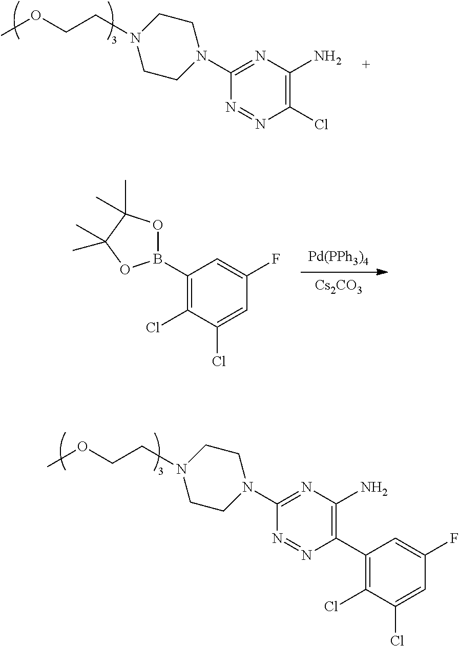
N1=NC(C2=C(Cl)C(Cl)=CC(F)=C2)=C(N)N=C1N1CCN(CCOC)CC1.N1=NC(Cl)=C(N)N=C1N1CCN(CCOC)CC1.[Cs2CO3].[Pd(PPh3)4].C1(B2OC(C)(C)C(C)(C)O2)=C(Cl)C(Cl)=CC(F)=C1
